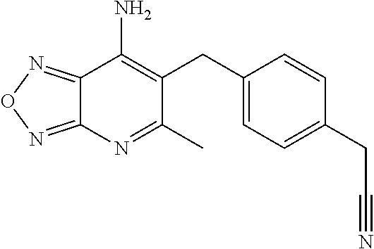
C12=NON=C1N=C(C)C(CC1=CC=C(CC#N)C=C1)=C2N
